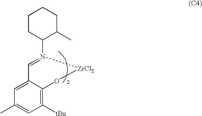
C1=C2C(=C([tBu])C=C1C)O[ZrCl2]N(C1C(C)CCCC1)=C2
